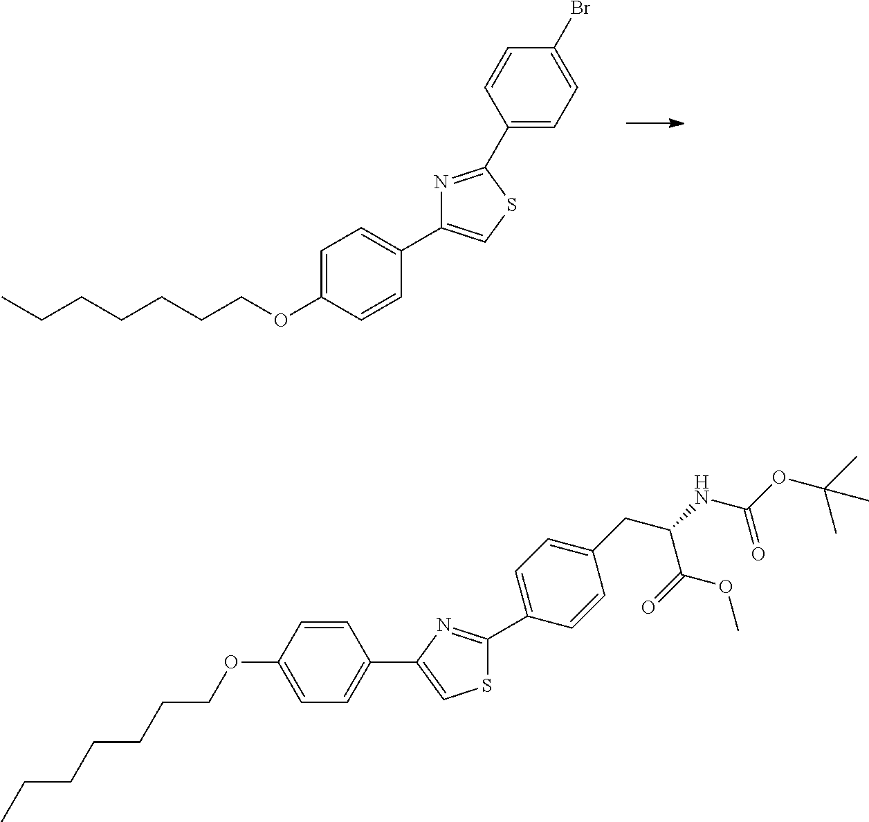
C1=C(OCCCCCCC)C=CC(C2=CSC(C3=CC=C(Br)C=C3)=N2)=C1.C1=CC(OCCCCCCC)=CC=C1C1=CSC(C2=CC=C(CC(NC(OC(C)(C)C)=O)C(OC)=O)C=C2)=N1
